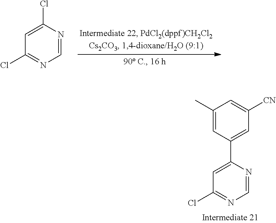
C1(Cl)=CC(Cl)=NC=N1.C1(C2=CC([CN])=CC(C)=C2)=CC(Cl)=NC=N1
